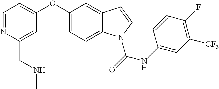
C1(CNC)=CC(OC2=CC=C3C(=C2)C=CN3C(NC2=CC([CF3])=C(F)C=C2)=O)=CC=N1
